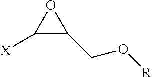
C1([X])C(CO[R])O1
